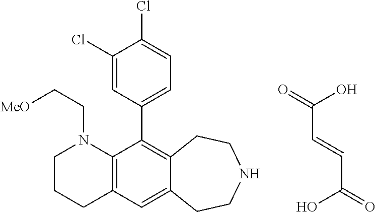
C1CCC2=C(N1CC[MeO])C(C1=CC=C(Cl)C(Cl)=C1)=C1C(=C2)CCNCC1.C(C(O)=O)=CC(=O)O
